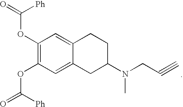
C1(OC(=O)[Ph])=C(OC(=O)[Ph])C=C2C(=C1)CCC(N(CC#C)C)C2
